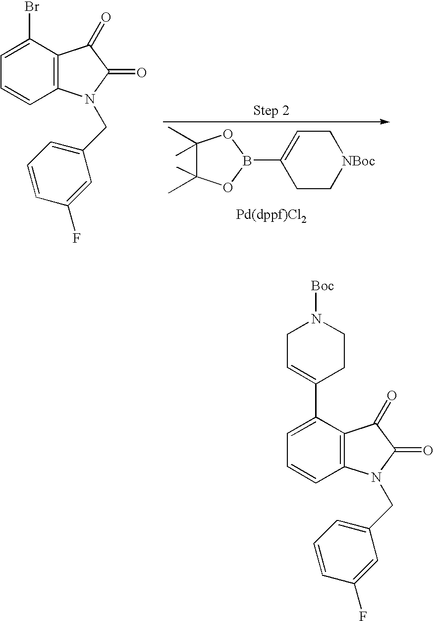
C1(B2OC(C)(C)C(C)(C)O2)=CC[NBoc]CC1.C1=C(Br)C2=C(C=C1)N(CC1=CC=CC(F)=C1)C(=O)C2=O.C1=C(C2=CCN([Boc])CC2)C2=C(C=C1)N(CC1=CC=CC(F)=C1)C(=O)C2=O
